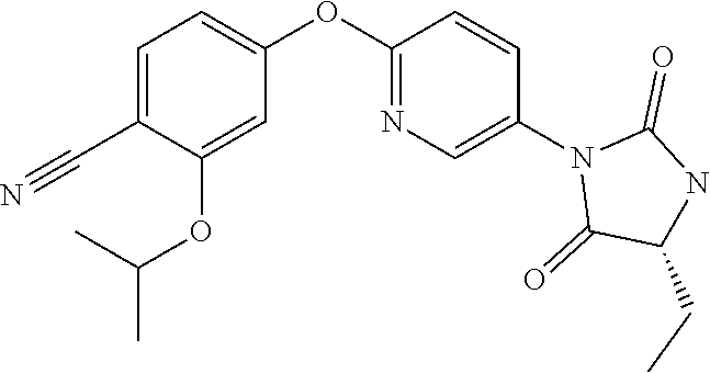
C1=C(OC(C)C)C(C#N)=CC=C1OC1=NC=C(N2C(=O)C(CC)NC2=O)C=C1
